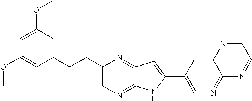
C1=C(OC)C=C(CCC2=CN=C3C(=N2)C=C(C2=CN=C4C(=C2)N=CC=N4)N3)C=C1OC
